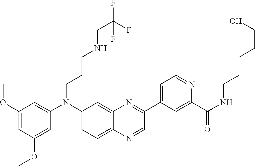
C1=C(OC)C=C(OC)C=C1N(C1=CC=C2C(=C1)N=C(C1=CC=NC(C(NCCCCCO)=O)=C1)C=N2)CCCNCC(F)(F)F
